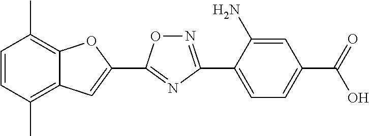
C1=CC(C)=C2C(=C1C)OC(C1=NC(C3=CC=C(C(=O)O)C=C3N)=NO1)=C2
